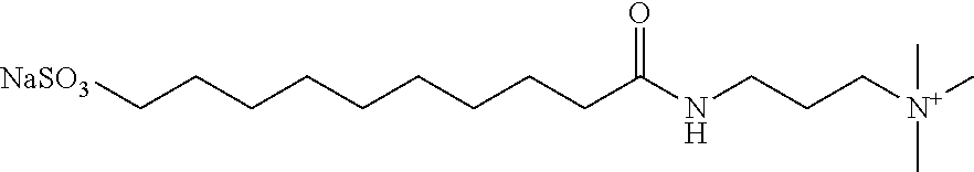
[NaSO3]CCCCCCCCCC(NCCC[N+](C)(C)C)=O
